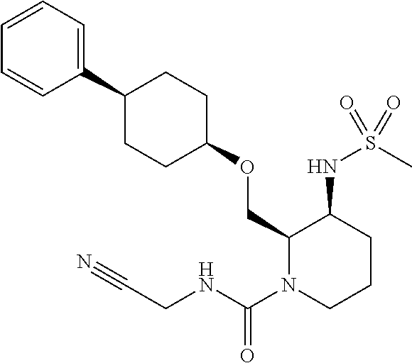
C1(COC2CCC(C3=CC=CC=C3)CC2)N(C(NCC#N)=O)CCCC1NS(C)(=O)=O
